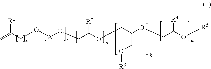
C=C(CO[A]OCC(OCC(OCC(O[R5])[R4])CO[R3])[R2])[R1]
